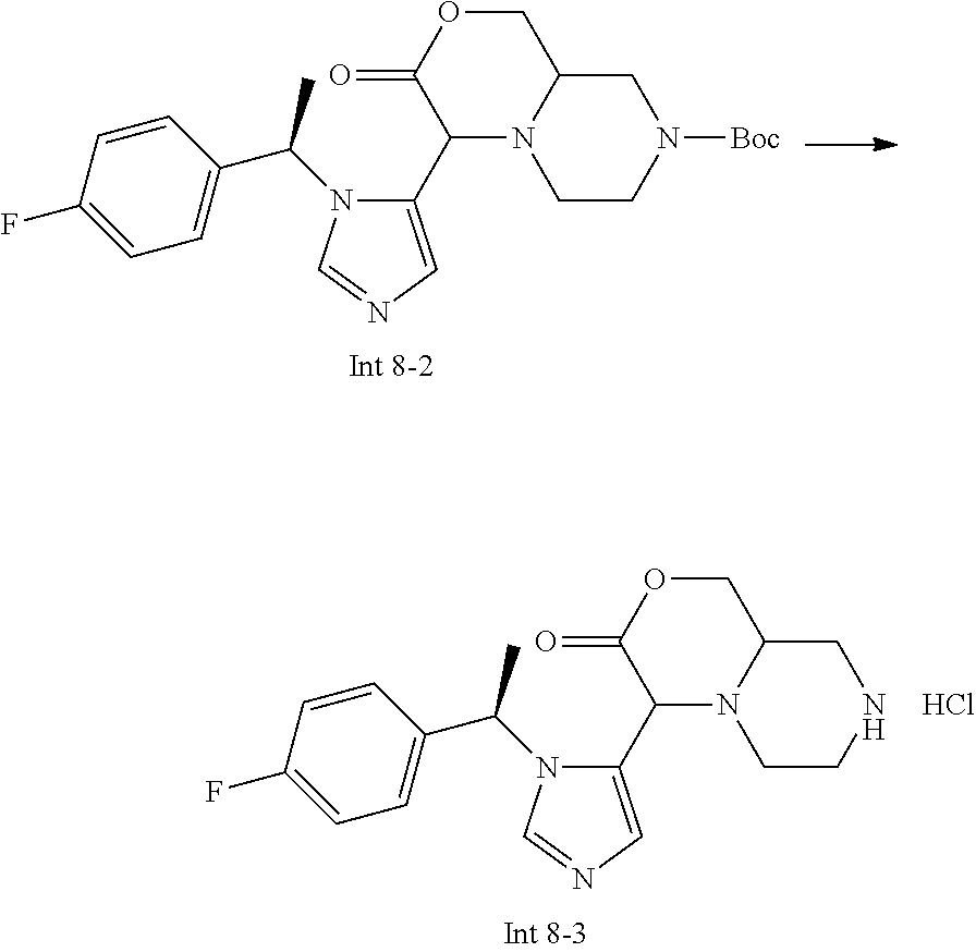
C1(F)=CC=C(C(N2C(C3N4C(COC3=O)CN([Boc])CC4)=CN=C2)C)C=C1.C1(F)=CC=C(C(N2C(C3N4C(COC3=O)CNCC4)=CN=C2)C)C=C1.Cl
